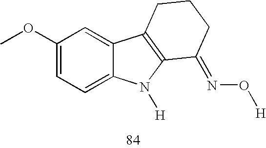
C1(OC)=CC=C2C(=C1)C1=C(N2[H])C(=NO[H])CCC1
